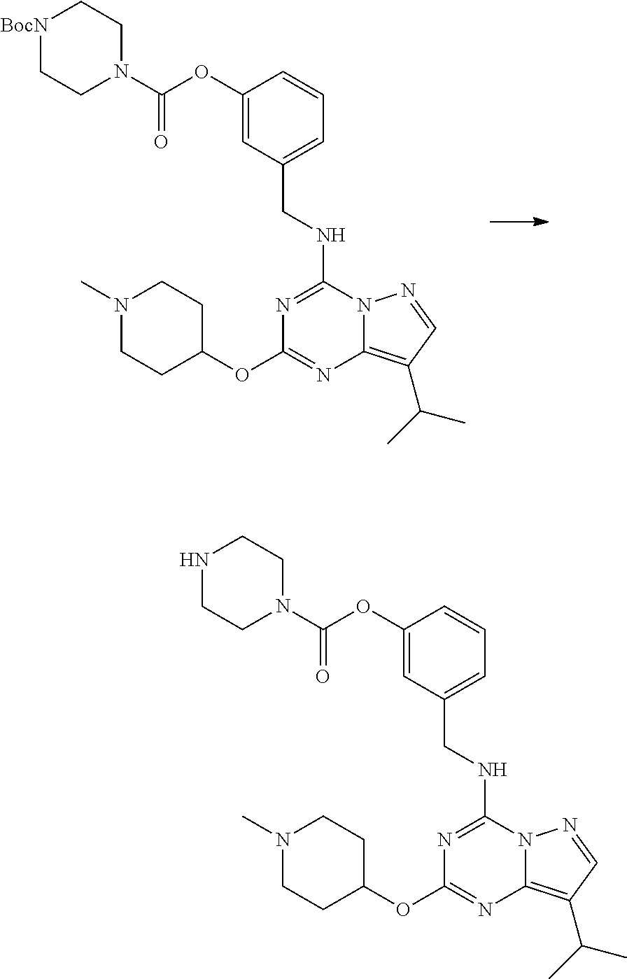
N1=C(NCC2=CC=CC(OC(N3CC[BocN]CC3)=O)=C2)N2C(=C(C(C)C)C=N2)N=C1OC1CCN(C)CC1.N1=C(NCC2=CC=CC(OC(N3CCNCC3)=O)=C2)N2C(=C(C(C)C)C=N2)N=C1OC1CCN(C)CC1
